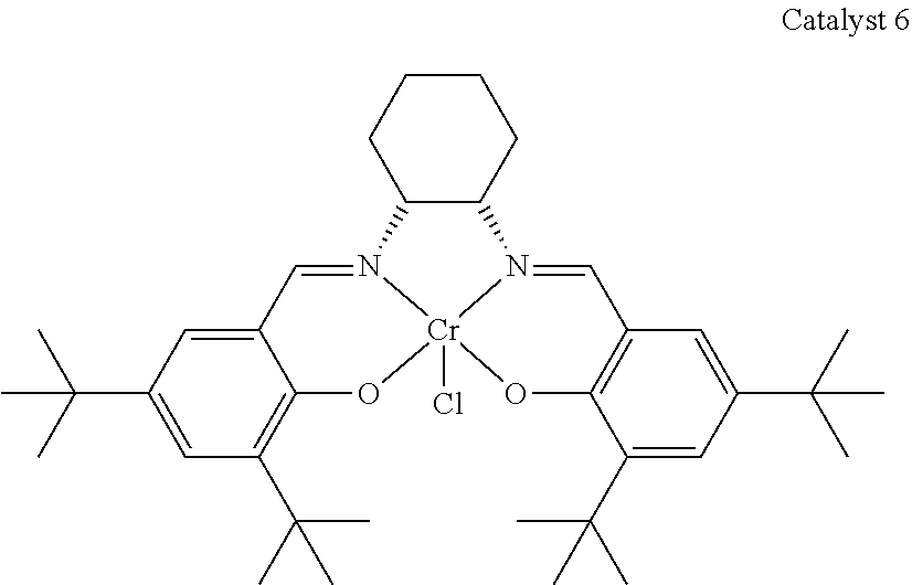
C1(C(C)(C)C)=CC(C(C)(C)C)=C2C(=C1)C=N1C3CCCCC3N3=CC4=C(C(C(C)(C)C)=CC(C(C)(C)C)=C4)O[Cr]13(Cl)O2
